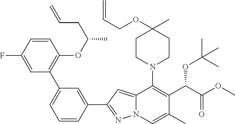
C1=CC(F)=CC(C2=CC=CC(C3=NN4C(=C3)C(N3CCC(C)(OCC=C)CC3)=C(C(C(OC)=O)OC(C)(C)C)C(C)=C4)=C2)=C1OC(C)CC=C
